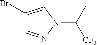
BrC1=CN(C([CF3])C)N=C1
